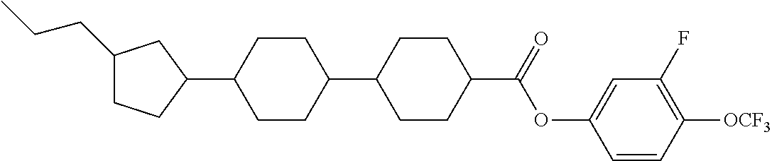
C1(CCC)CCC(C2CCC(C3CCC(C(OC4=CC(F)=C([OCF3])C=C4)=O)CC3)CC2)C1
